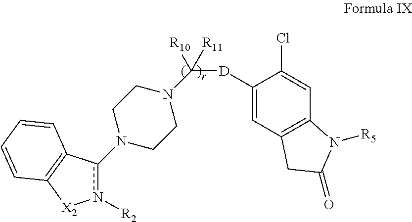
[D](C1=CC2=C(N([R5])C(=O)C2)C=C1Cl)C([R10])([R11])N1CCN(c2n([R2])[X2]C3=C2C=CC=C3)CC1
